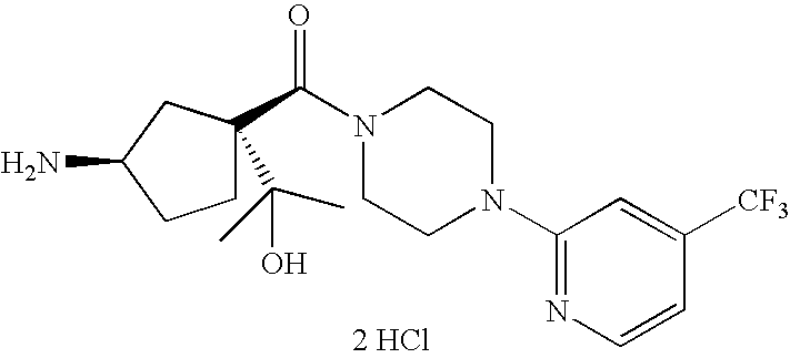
C(N1CCN(C2=NC=CC([CF3])=C2)CC1)(=O)C1(C(C)(C)O)CCC(N)C1.[2 HCl]
